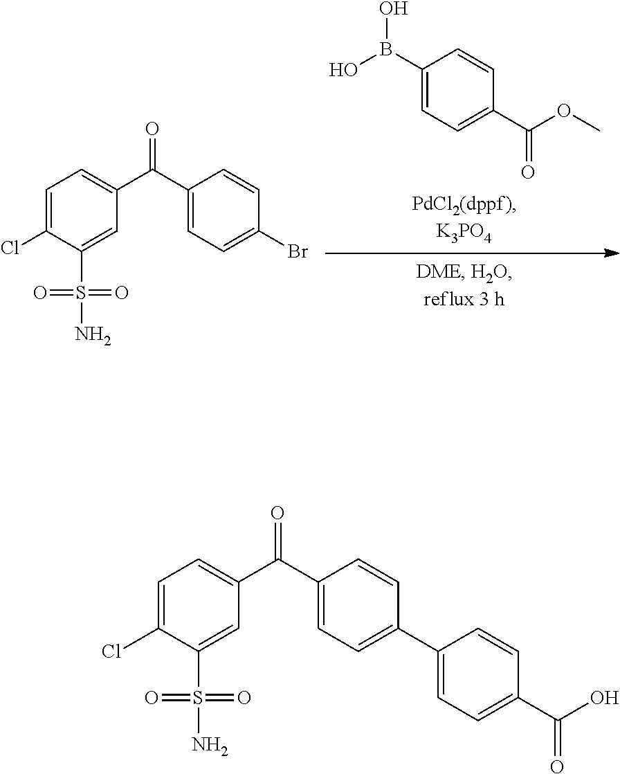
C1=C(Cl)C(S(=O)(=O)N)=CC(C(C2=CC=C(Br)C=C2)=O)=C1.C1(B(O)O)=CC=C(C(=O)OC)C=C1.C1=C(Cl)C(S(=O)(=O)N)=CC(C(C2=CC=C(C3=CC=C(C(O)=O)C=C3)C=C2)=O)=C1
